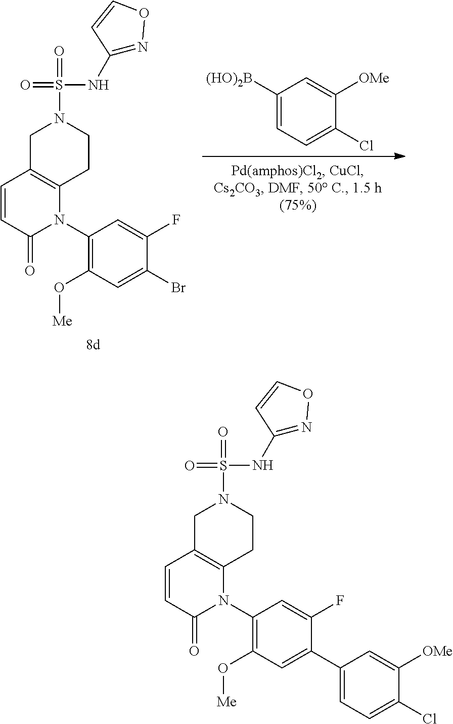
C1([(HO)2B])=CC=C(Cl)C([OMe])=C1.N1(C2=C(O[Me])C=C(Br)C(F)=C2)C2=C(C=CC1=O)CN(S(=O)(=O)NC1=NOC=C1)CC2.N1(C2=C(O[Me])C=C(C3=CC=C(Cl)C([OMe])=C3)C(F)=C2)C2=C(C=CC1=O)CN(S(=O)(=O)NC1=NOC=C1)CC2
